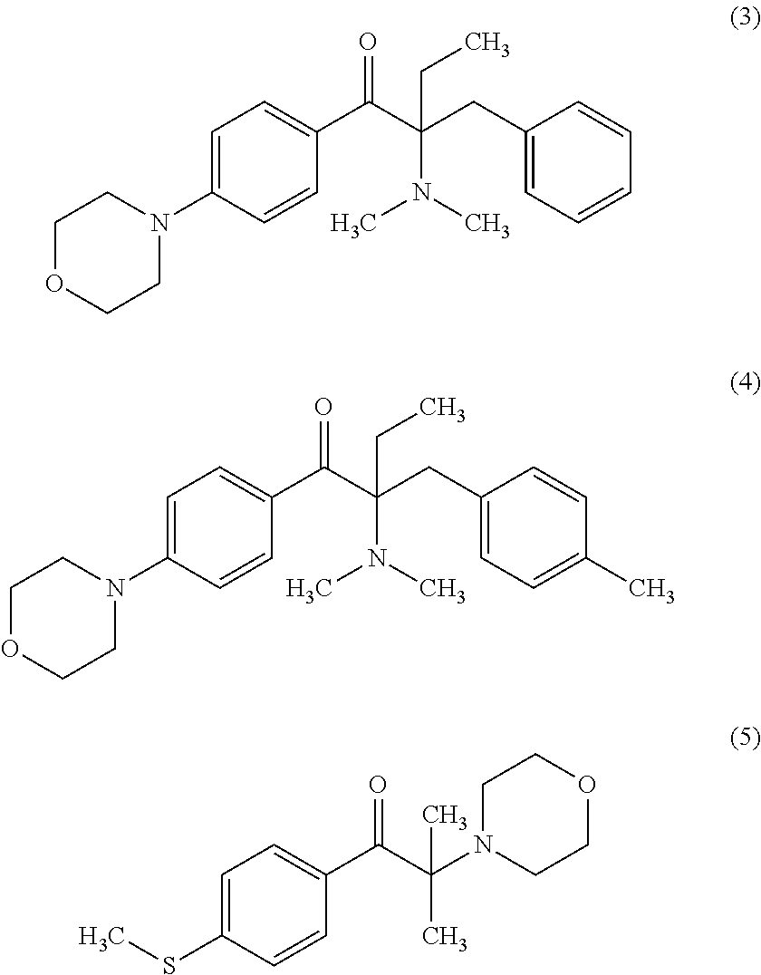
C1=C(N2CCOCC2)C=CC(C(C(CC2=CC=CC=C2)(N(C)C)CC)=O)=C1.C1=C(N2CCOCC2)C=CC(C(C(CC2=CC=C(C)C=C2)(N(C)C)CC)=O)=C1.C1=C(SC)C=CC(C(C(N2CCOCC2)(C)C)=O)=C1
